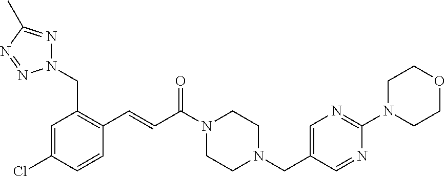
C1=C(Cl)C=CC(C=CC(N2CCN(CC3=CN=C(N4CCOCC4)N=C3)CC2)=O)=C1CN1N=C(C)N=N1
